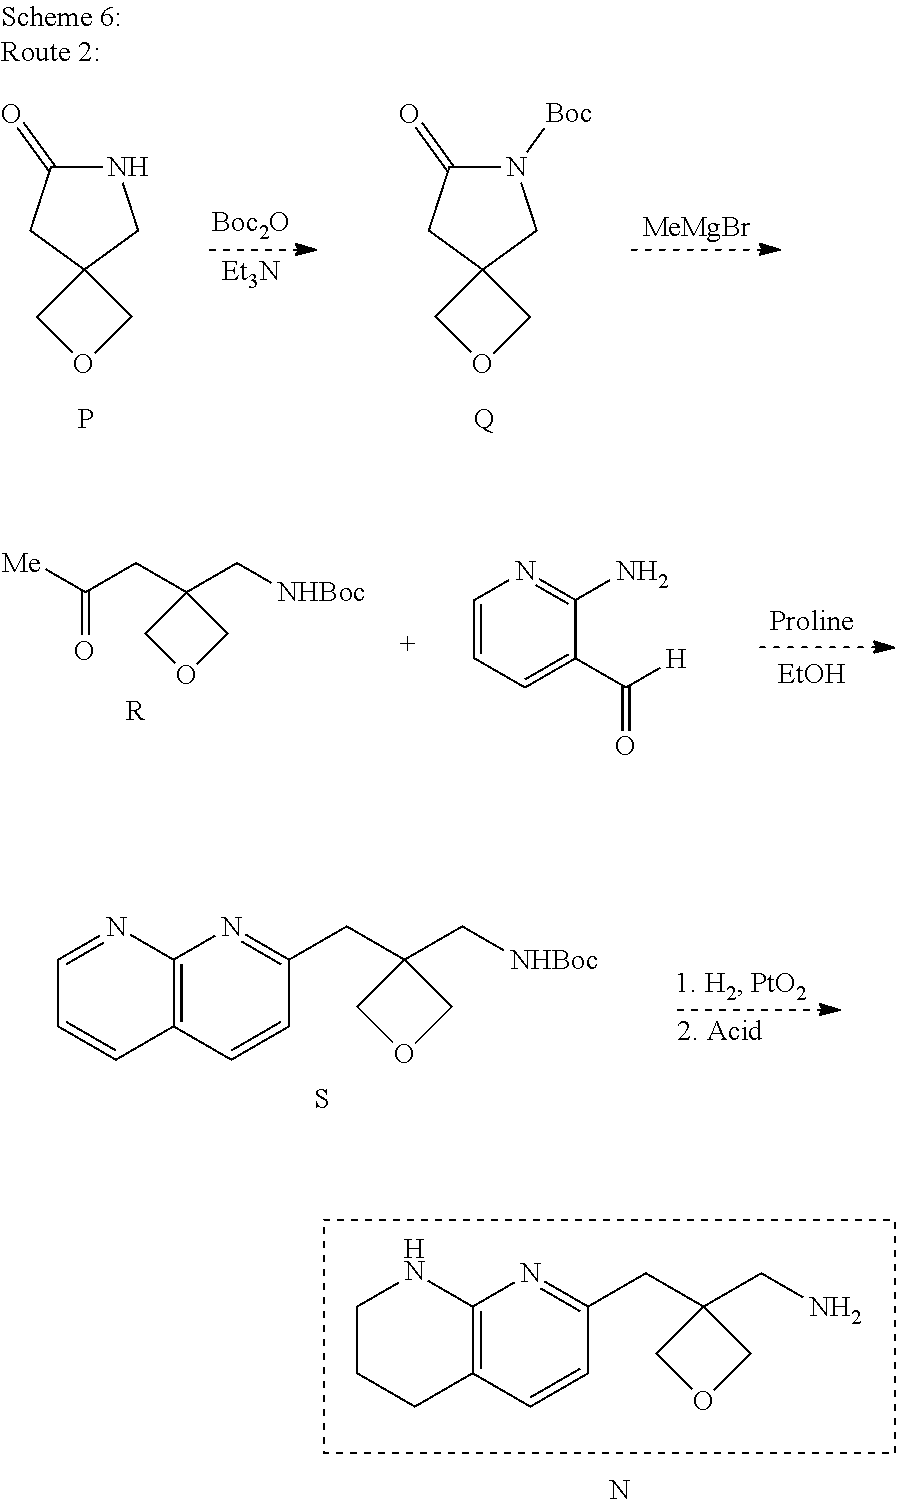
C12(COC1)CNC(=O)C2.P.[MeMgBr].[Boc2O].[Et3N].C12(COC1)CN([Boc])C(=O)C2.[Q].C(C1(CC([Me])=O)COC1)[NHBoc].[R].[EtOH].C1=CC=C(C([H])=O)C(N)=N1.S.C1=NC2=C(C=C1)C=CC(CC1(C[NHBoc])COC1)=N2.N.C1CCC2=C(N1)N=C(CC1(CN)COC1)C=C2
